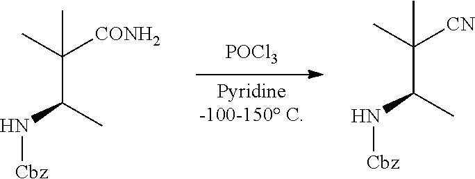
C(C(N[Cbz])C)(C)([CONH2])C.C(C(N[Cbz])C)(C)([CN])C.[POCl3]
